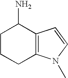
C1CCC2=C(C1N)C=CN2C
